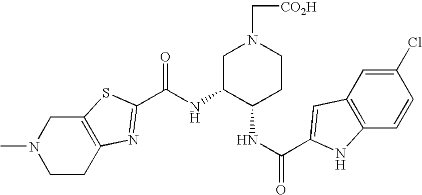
C12=C(CCN(C)C1)N=C(C(NC1C(NC(=O)C3=CC4=C(C=CC(Cl)=C4)N3)CCN(C[CO2H])C1)=O)S2
